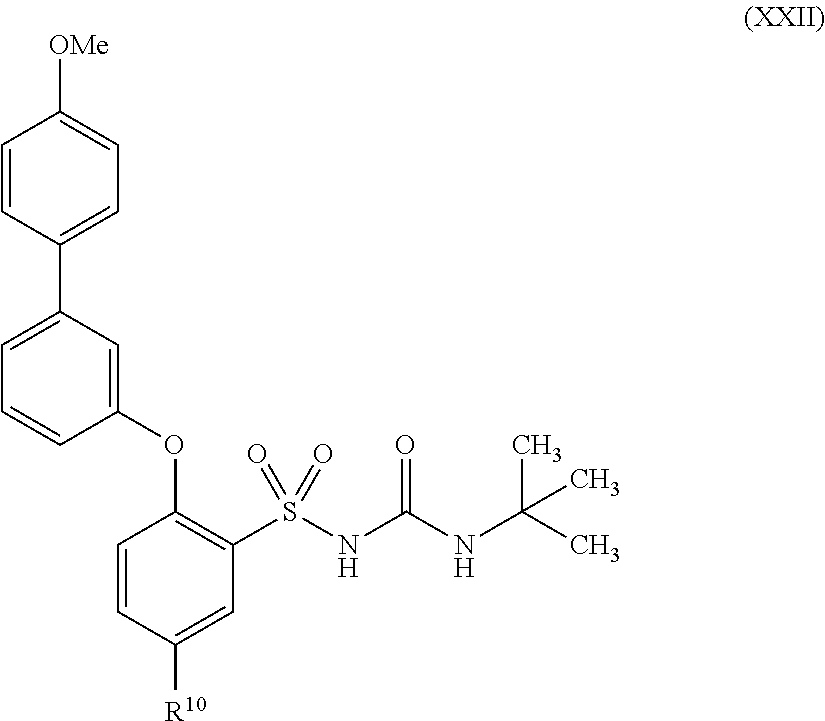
C1=CC(C2=CC=CC(OC3=C(S(NC(NC(C)(C)C)=O)(=O)=O)C=C([R10])C=C3)=C2)=CC=C1[OMe]
